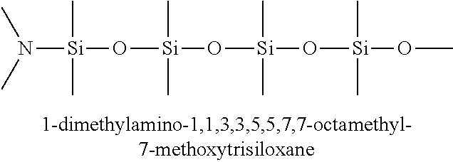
N([Si](C)(C)O[Si](C)(C)O[Si](C)(C)O[Si](C)(C)OC)(C)C
